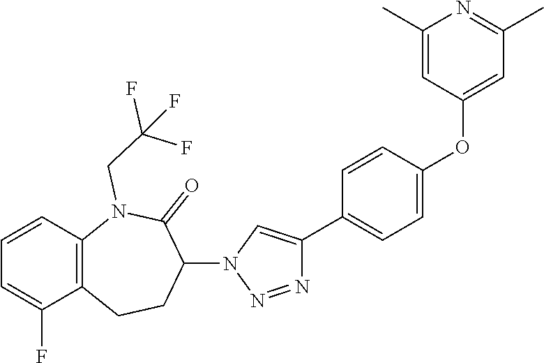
C1=CC2=C(C(F)=C1)CCC(N1C=C(C3=CC=C(OC4=CC(C)=NC(C)=C4)C=C3)N=N1)C(=O)N2CC(F)(F)F
